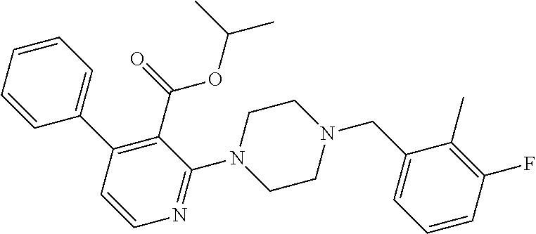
C1=CC=CC(C2=C(C(=O)OC(C)C)C(N3CCN(CC4=CC=CC(F)=C4C)CC3)=NC=C2)=C1
